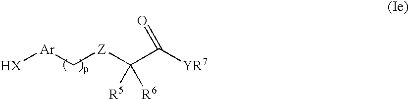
[YR7]C(C([Z]C[Ar][HX])([R5])[R6])=O
